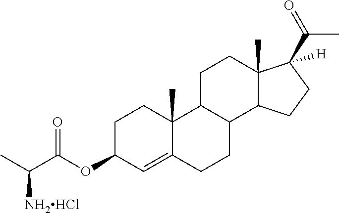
C1C(OC(C(C)[NH2HCl])=O)C=C2C(C)(C1)C1C(CC2)C2C(C)(CC1)C(C(=O)C)([H])CC2
